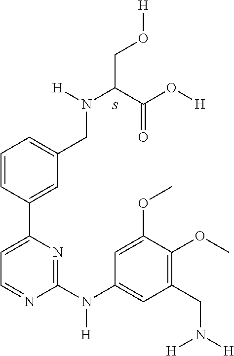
C1=CC(C2=CC=NC(N(C3=CC(CN([H])[H])=C(OC)C(OC)=C3)[H])=N2)=CC(CN(C(C(O[H])=O)CO[H])[H])=C1.S
